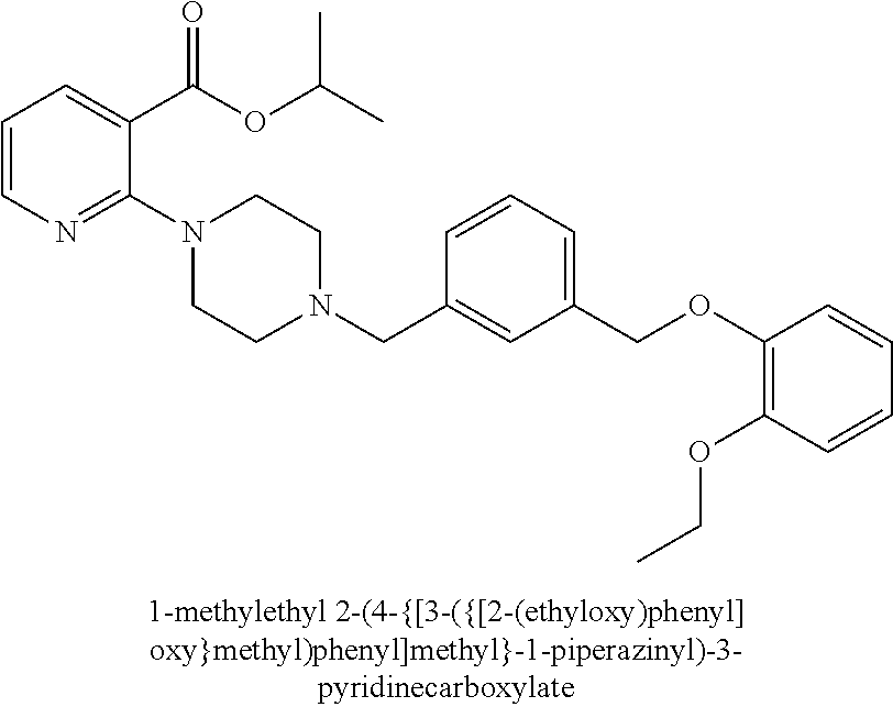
C1=CN=C(N2CCN(CC3=CC(COC4=C(OCC)C=CC=C4)=CC=C3)CC2)C(C(OC(C)C)=O)=C1
